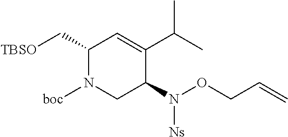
C1(C[TBSO])N([boc])CC(N([Ns])OCC=C)C(C(C)C)=C1
